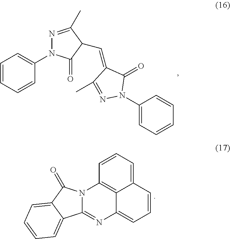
C12=C3C(=CC=C1)C=CC=C3N=C1N2C(=O)C2=CC=CC=C12.C1=CC=CC(N2N=C(C)C(C=C3C(=O)N(C4=CC=CC=C4)N=C3C)C2=O)=C1
